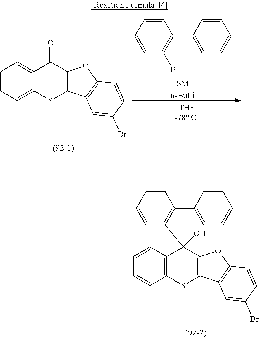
C1=CC=C2C(=C1)C(=O)C1=C(S2)C2=C(O1)C=CC(Br)=C2.C1=CC=CC(Br)=C1C1=CC=CC=C1.[SM].[n-BuLi].C1=CC2=C(C=C1)SC1=C(C2(C2=C(C3=CC=CC=C3)C=CC=C2)O)OC2=C1C=C(Br)C=C2
